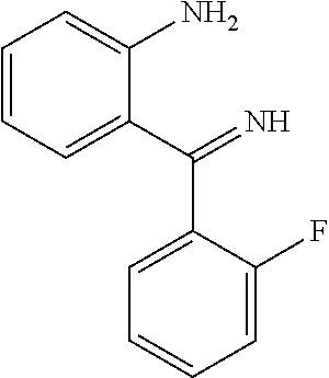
C1=CC=C(C(C2=CC=CC=C2F)=N)C(N)=C1
